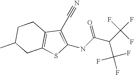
C12=C(C(C#N)=C(NC(C(C(F)(F)F)C(F)(F)F)=O)S1)CCC(C)C2
